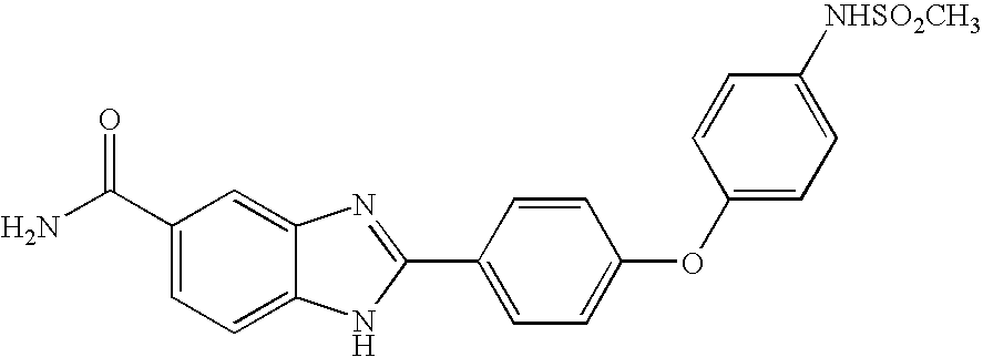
C1(C(N)=O)=CC=C2C(=C1)N=C(C1=CC=C(OC3=CC=C([NHSO2CH3])C=C3)C=C1)N2
